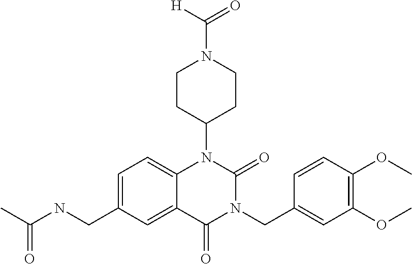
C1=C(CNC(C)=O)C=C2C(=C1)N(C1CCN(C(=O)[H])CC1)C(=O)N(CC1=CC(OC)=C(OC)C=C1)C2=O
